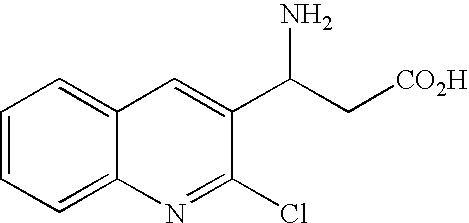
C1=CC=C2C(=C1)C=C(C(N)C[CO2H])C(Cl)=N2
